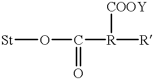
[St]OC([R]([R])[COOY])=O
